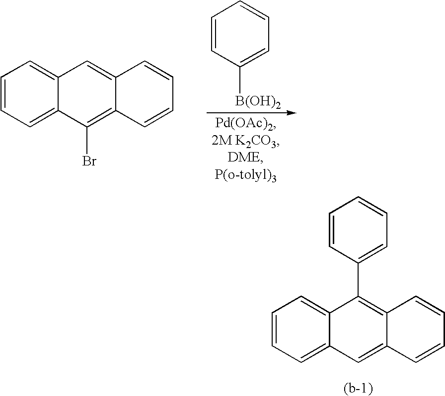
C1=CC=C2C(=C1)C=C1C(=C2Br)C=CC=C1.C1=CC([B(OH)2])=CC=C1.C1=CC=C2C(=C1)C(C1=CC=CC=C1)=C1C(=C2)C=CC=C1
